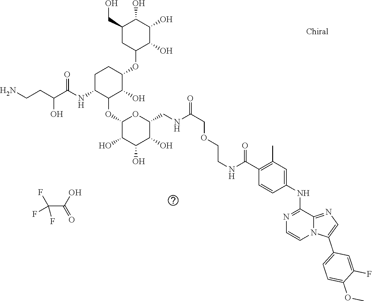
C1(C(NCCOCC(=O)NCC2OC(OC3C(O)C(OC4C(O)C(O)C(O)C(CO)C4)CCC3NC(C(CCN)O)=O)C(O)C(O)C2O)=O)=C(C)C=C(NC2=NC=CN3C2=NC=C3C2=CC=C(OC)C(F)=C2)C=C1.C(C(O)=O)(F)(F)F
